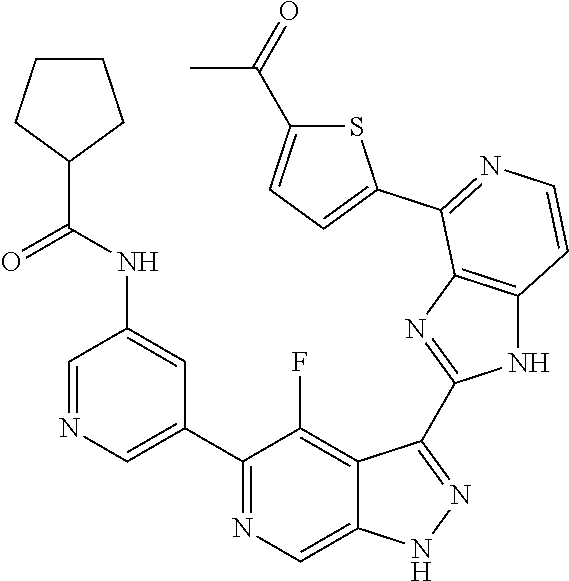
C1=NC=C(C2=NC=C3C(=C2F)C(C2=NC4=C(N2)C=CN=C4C2=CC=C(C(=O)C)S2)=NN3)C=C1NC(C1CCCC1)=O
